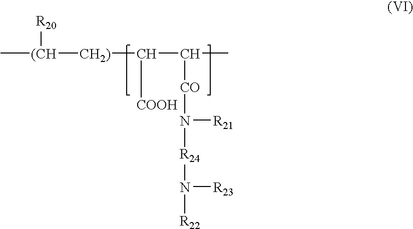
C[(CH]([R20])[CH2)]C(C(C)[CO]N([R24]N([R22])[R23])[R21])[COOH]
